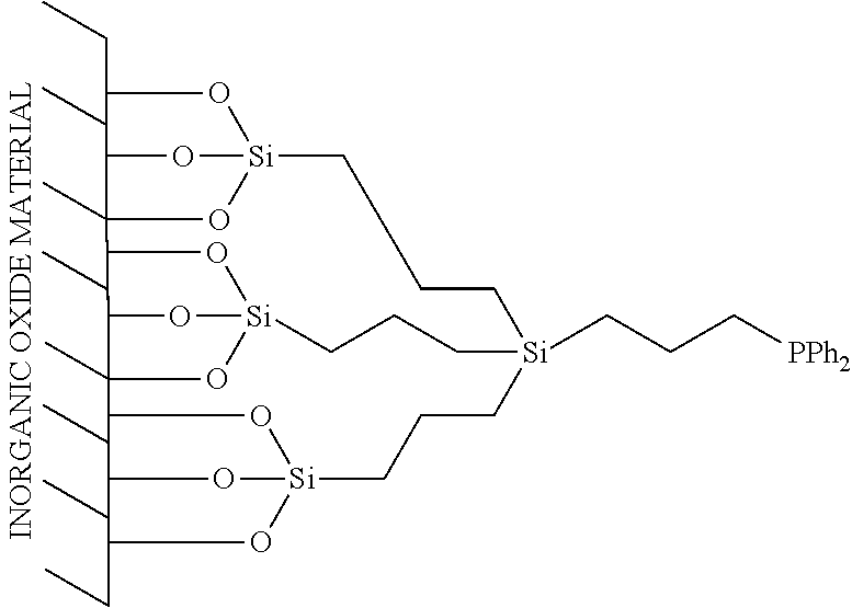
C1[Si]2(CCC[PPh2])CCC[Si]34OC(C5(C)O[Si]6(CC1)OC5C(CC)O6)C(C(C)(O3)C1O[Si]3(CCC2)OC1C(CC)O3)O4
